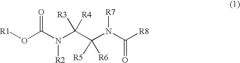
[R1]OC(N(C(C(N(C([R8])=O)[R7])([R5])[R6])([R3])[R4])[R2])=O
